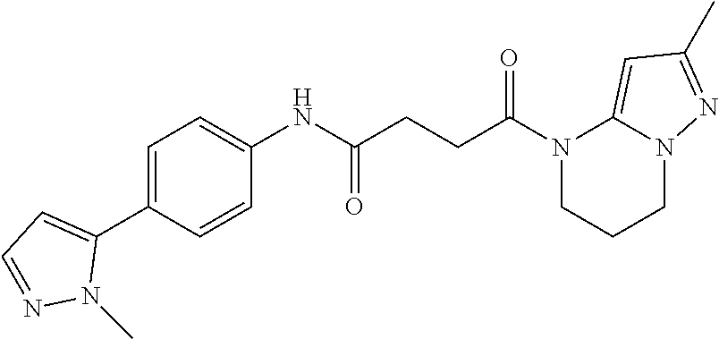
N1(C(CCC(NC2=CC=C(C3=CC=NN3C)C=C2)=O)=O)CCCN2C1=CC(C)=N2
